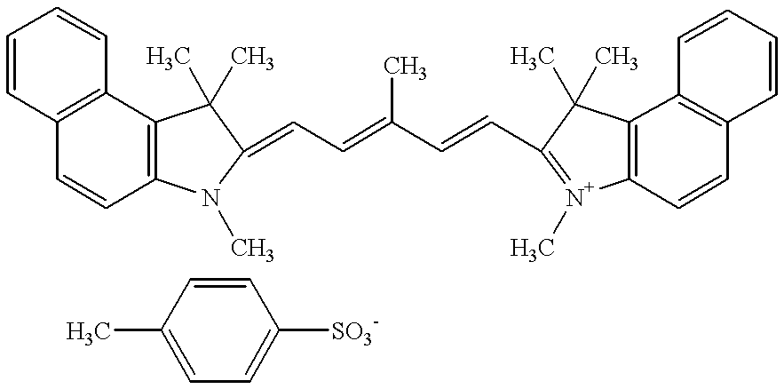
C1=CC2=C(C=C1)C1=C(C=C2)N(C)C(=CC=C(C=CC2=[N+](C)C3=C(C2(C)C)C2=C(C=C3)C=CC=C2)C)C1(C)C.C1(C)=CC=C([SO3-])C=C1
